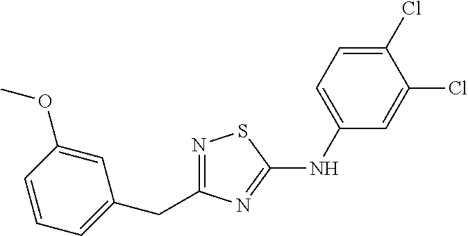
N1=C(CC2=CC=CC(OC)=C2)N=C(NC2=CC=C(Cl)C(Cl)=C2)S1
